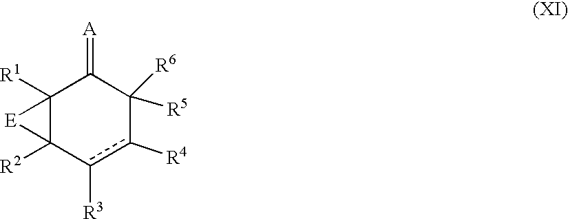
C12([R1])C([R2])(c([R3])c([R4])C([R6])([R5])C1=[A])[E]2
